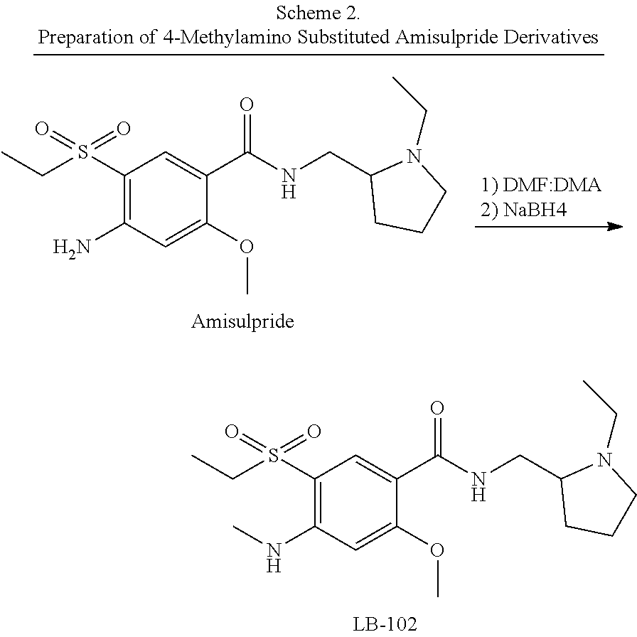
C1(S(CC)(=O)=O)=C(N)C=C(OC)C(C(NCC2CCCN2CC)=O)=C1.C1(S(CC)(=O)=O)=C(NC)C=C(OC)C(C(NCC2CCCN2CC)=O)=C1
